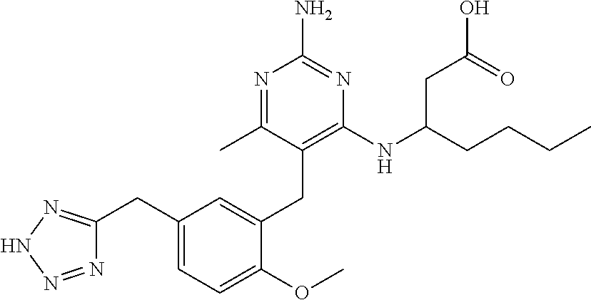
C1=C(CC2=C(NC(CCCC)CC(=O)O)N=C(N)N=C2C)C(OC)=CC=C1CC1=NNN=N1
